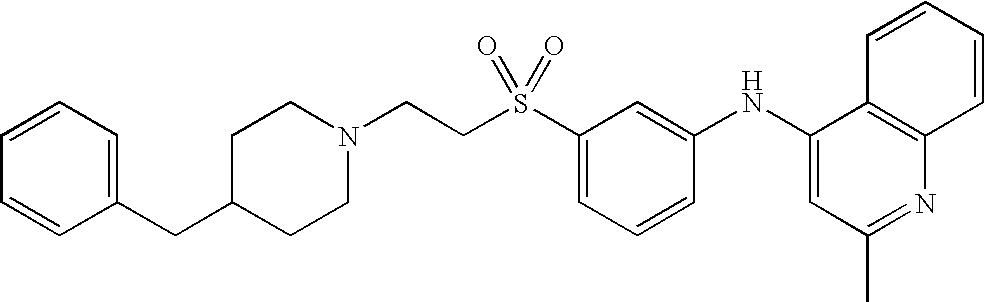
C1=CC=CC(CC2CCN(CCS(C3=CC=CC(NC4=CC(C)=NC5=C4C=CC=C5)=C3)(=O)=O)CC2)=C1
